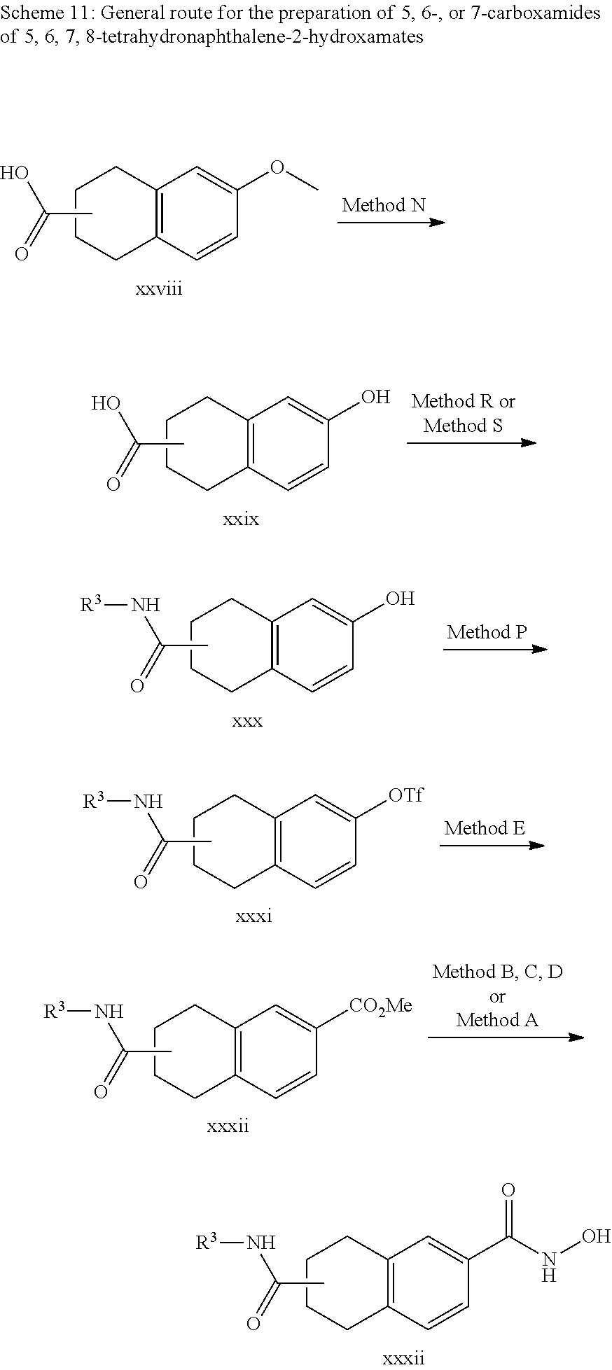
C12=C(C=CC(OC)=C1)CCCC2.CC(O)=O.C12=C(C=CC(O)=C1)CCCC2.CC(O)=O.C12=C(C=CC(O)=C1)CCCC2.CC(N[R3])=O.C12=C(C=CC([OTf])=C1)CCCC2.CC(N[R3])=O.C12=C(C=CC([CO2Me])=C1)CCCC2.CC(N[R3])=O.C12=C(C=CC(C(NO)=O)=C1)CCCC2.CC(N[R3])=O
